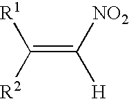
[R1]C(=C([H])[NO2])[R2]
